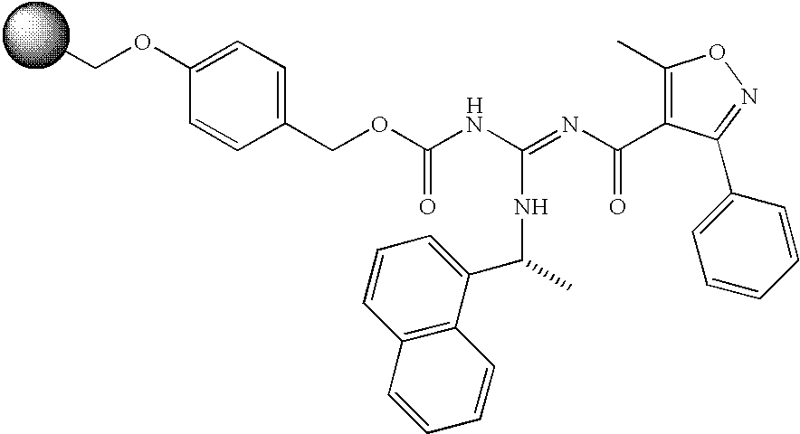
CCOC1=CC=C(COC(NC(=NC(C2=C(C)ON=C2C2=CC=CC=C2)=O)NC(C2=CC=CC3=C2C=CC=C3)C)=O)C=C1
